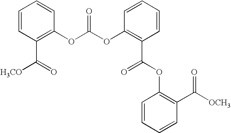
C1=CC(C([H3CO])=O)=C(OC(OC2=C(C(OC3=C(C([OCH3])=O)C=CC=C3)=O)C=CC=C2)=O)C=C1
